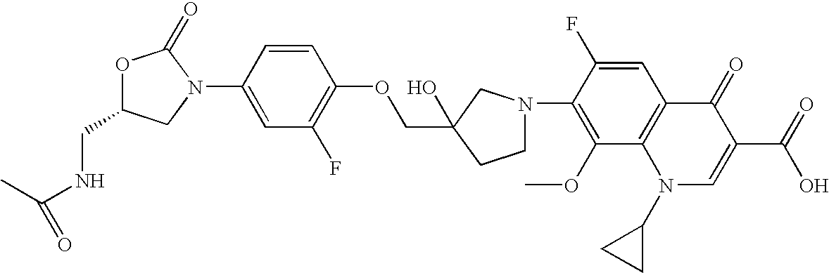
O1C(CNC(=O)C)CN(C2=CC(F)=C(OCC3(O)CN(C4=C(OC)C5=C(C=C4F)C(=O)C(C(=O)O)=CN5C4CC4)CC3)C=C2)C1=O
